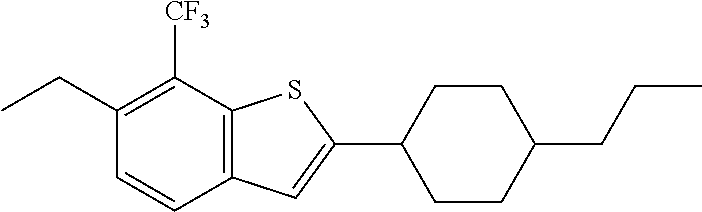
C1(CC)=C([CF3])C2=C(C=C1)C=C(C1CCC(CCC)CC1)S2
